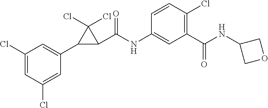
C1(Cl)=CC(Cl)=CC(C2C(C(NC3=CC(C(NC4COC4)=O)=C(Cl)C=C3)=O)C2(Cl)Cl)=C1
